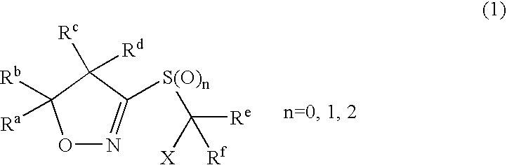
O1N=C([S(O)n]C([Re])([X])[Rf])C([Rd])([Rc])C1([Ra])[Rb]
